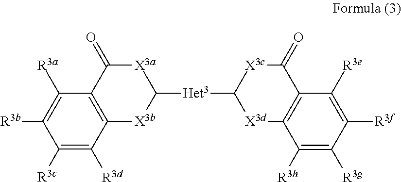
C1([R3a])=C([R3b])C([R3c])=C([R3d])C2=C1C(=O)[X3a]C([Het3]C1[X3d]C3=C(C(=O)[X3c]1)C([R3e])=C([R3f])C([R3g])=C3[R3h])[X3b]2
